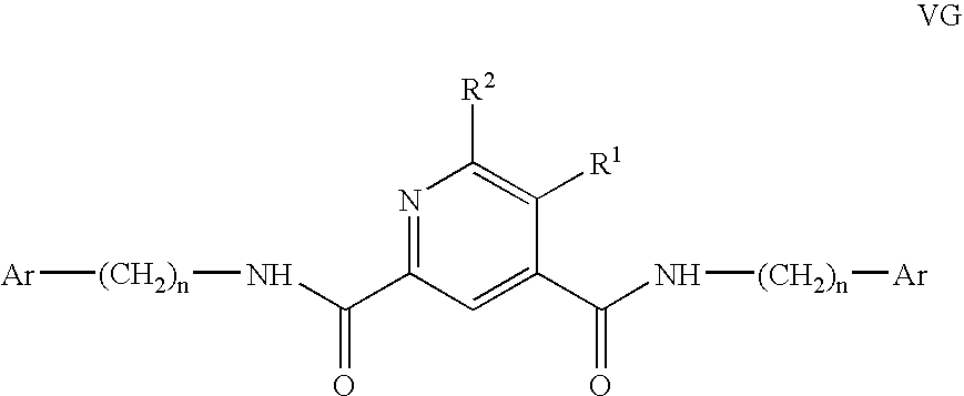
N1=C(C(N[(CH2)n][Ar])=O)C=C(C(N[(CH2)n][Ar])=O)C([R1])=C1[R2]
